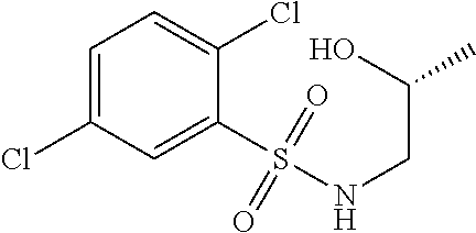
C1=C(Cl)C=C(S(NCC(C)O)(=O)=O)C(Cl)=C1
